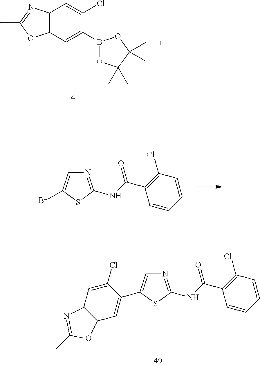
C12C(C=C(B3OC(C)(C)C(C)(C)O3)C(Cl)=C1)OC(C)=N2.N1=C(NC(C2=C(Cl)C=CC=C2)=O)SC(Br)=C1.N1=C(NC(C2=C(Cl)C=CC=C2)=O)SC(C2=CC3C(C=C2Cl)N=C(C)O3)=C1
